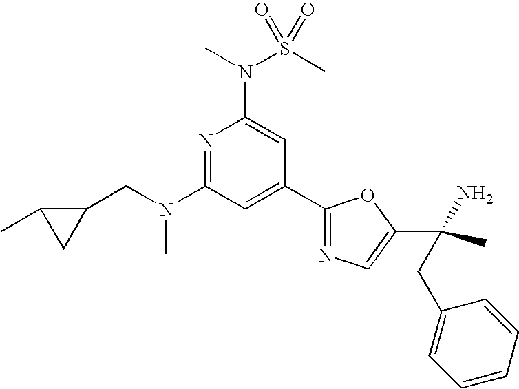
N1=C(N(CC2C(C)C2)C)C=C(C2=NC=C(C(C)(N)CC3=CC=CC=C3)O2)C=C1N(S(C)(=O)=O)C
